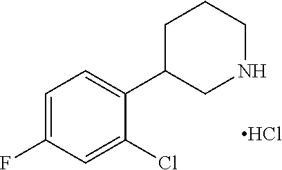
C1=C(F)C=C(Cl)C(C2CNCCC2)=C1.Cl
